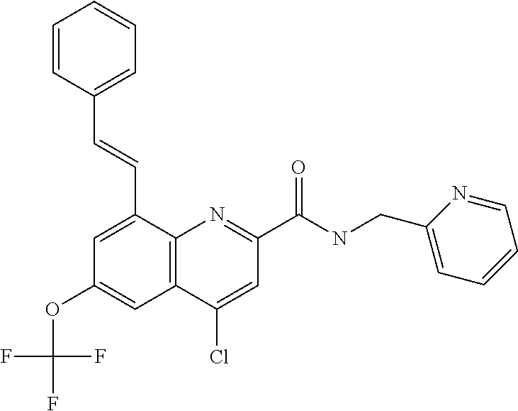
C1(Cl)=CC(C(NCC2=CC=CC=N2)=O)=NC2=C1C=C(OC(F)(F)F)C=C2C=CC1=CC=CC=C1
